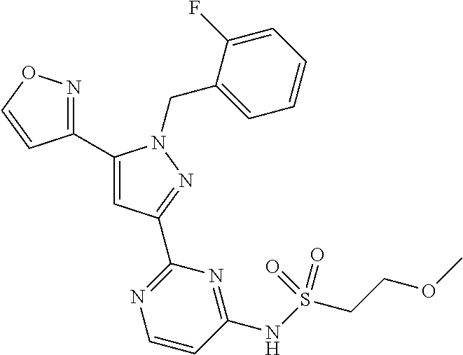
C1(C2=NOC=C2)=CC(C2=NC=CC(NS(CCOC)(=O)=O)=N2)=NN1CC1=CC=CC=C1F
